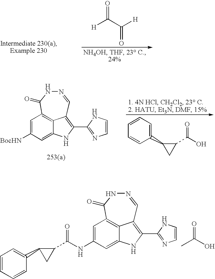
[H]C(C([H])=O)=O.OC(C1C(C2=CC=CC=C2)C1)=O.C1=C([BocHN])C=C2NC(C3=NC=CN3)=C3C2=C1C(=O)NN=C3.C1=C(NC(C2C(C3=CC=CC=C3)C2)=O)C=C2NC(C3=NC=CN3)=C3C2=C1C(=O)NN=C3.CC(O)=O
